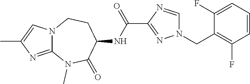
N12C(=NC(C)=C1)N(C)C(=O)C(NC(C1=NN(CC3=C(F)C=CC=C3F)C=N1)=O)CC2
